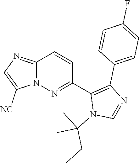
C12=NC=C([NC])N1N=C(C1=C(C3=CC=C(F)C=C3)N=CN1C(CC)(C)C)C=C2
